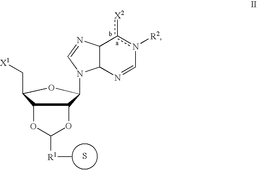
C1([R1]C)OC2C(C(C[X1])OC2N2C3N=Cn([R2])c([X2])C3N=C2)O1.S
